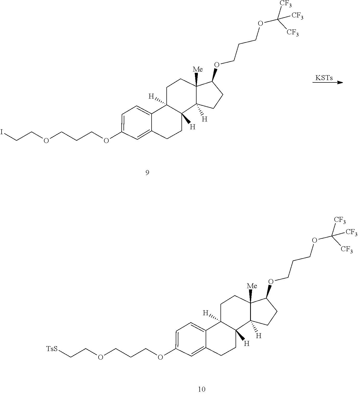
C1=C2C3([H])CCC4([Me])C(OCCCOC([CF3])([CF3])[CF3])CCC4([H])C3([H])CCC2=CC(OCCCOCC[TsS])=C1.C1=C2C3([H])CCC4([Me])C(OCCCOC([CF3])([CF3])[CF3])CCC4([H])C3([H])CCC2=CC(OCCCOCCI)=C1.[KSTs]
